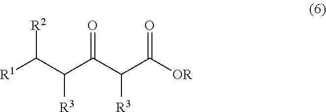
[R1]C(C(C(C(C([OR])=O)[R3])=O)[R3])[R2]
